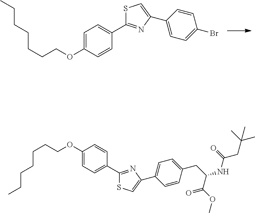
C1=C(OCCCCCCC)C=CC(C2=NC(C3=CC=C(Br)C=C3)=CS2)=C1.C1=C(OCCCCCCC)C=CC(C2=NC(C3=CC=C(CC(C(OC)=O)NC(CC(C)(C)C)=O)C=C3)=CS2)=C1
